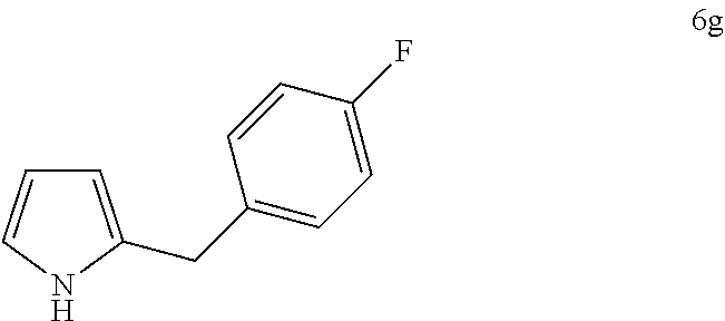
C1=C(CC2=CC=C(F)C=C2)NC=C1
